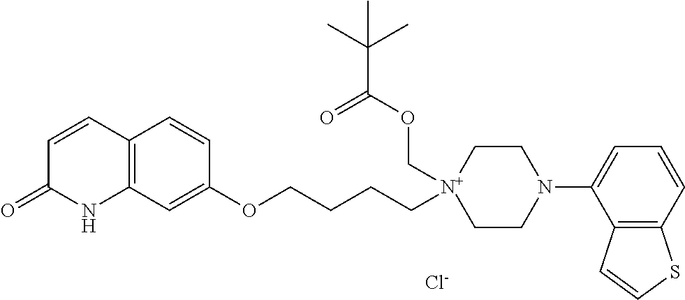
C12=C(C=C(OCCCC[N+]3(COC(C(C)(C)C)=O)CCN(C4=CC=CC5=C4C=CS5)CC3)C=C1)NC(=O)C=C2.[Cl-]
